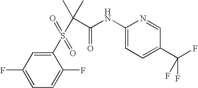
C1(F)=CC=C(F)C(S(C(C(=O)NC2=CC=C(C(F)(F)F)C=N2)(C)C)(=O)=O)=C1
